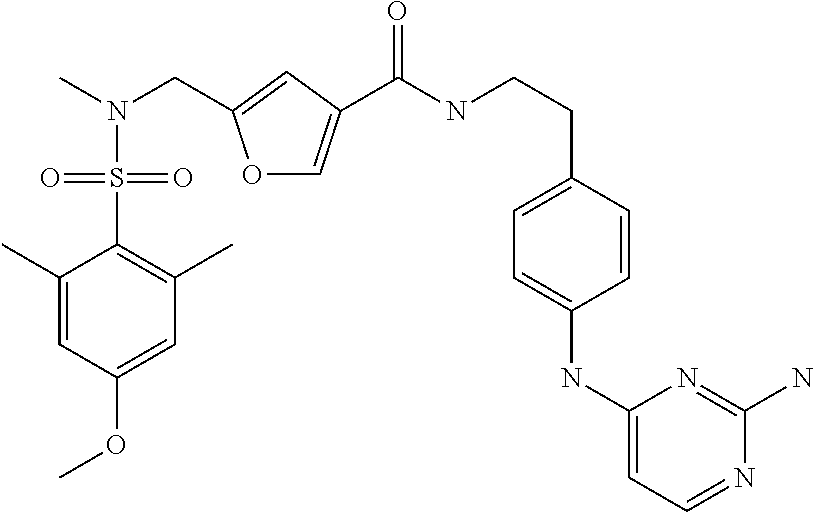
O1C=C(C(NCCC2=CC=C(NC3=CC=NC(N)=N3)C=C2)=O)C=C1CN(C)S(C1=C(C)C=C(OC)C=C1C)(=O)=O
